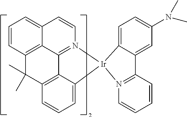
C1=CC2=C3C(=C1)C=CN1=C3C3=C(C=CC=C3[Ir]13N1=C(C=CC=C1)C1=CC(N(C)C)=CC=C13)C2(C)C
